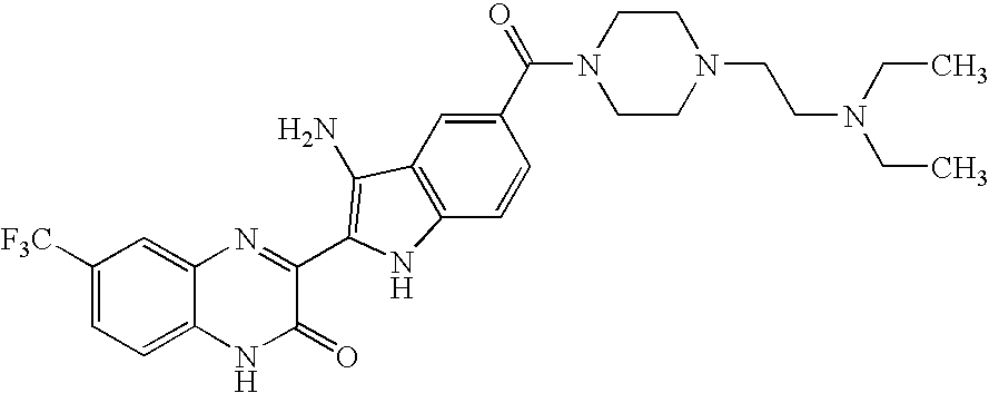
C1=C2C(=CC([F3C])=C1)N=C(C1=C(N)C3=C(C=CC(C(=O)N4CCN(CCN(CC)CC)CC4)=C3)N1)C(=O)N2
